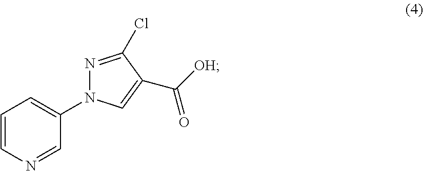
C1=CN=CC(N2N=C(Cl)C(C([OH])=O)=C2)=C1
